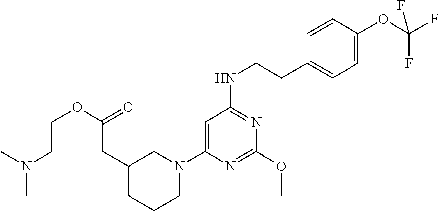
O(C(=O)CC1CCCN(C2=CC(NCCC3=CC=C(OC(F)(F)F)C=C3)=NC(OC)=N2)C1)CCN(C)C
